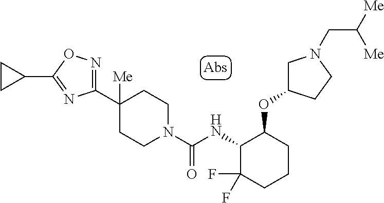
C1(C2([Me])CCN(C(NC3C(F)(F)CCCC3OC3CN(CC([Me])[Me])CC3)=O)CC2)=NOC(C2CC2)=N1
